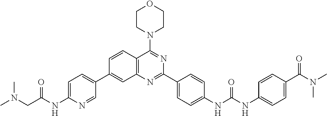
C1=CC2=C(C=C1C1=CC=C(NC(CN(C)C)=O)N=C1)N=C(C1=CC=C(NC(NC3=CC=C(C(N(C)C)=O)C=C3)=O)C=C1)N=C2N1CCOCC1
